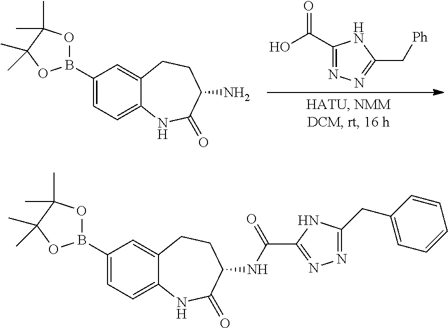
C1(C(=O)O)=NN=C(C[Ph])N1.C1(B2OC(C)(C)C(C)(C)O2)=CC=C2C(=C1)CCC(N)C(=O)N2.C1(B2OC(C)(C)C(C)(C)O2)=CC=C2C(=C1)CCC(NC(C1=NN=C(CC3=CC=CC=C3)N1)=O)C(=O)N2
